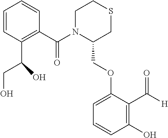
C1(C(N2C(COC3=CC=CC(O)=C3C([H])=O)CSCC2)=O)=C(C(O)CO)C=CC=C1
